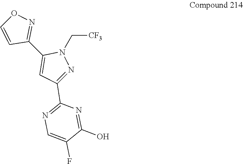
C1(C2=NOC=C2)=CC(C2=NC=C(F)C(O)=N2)=NN1C[CF3]
